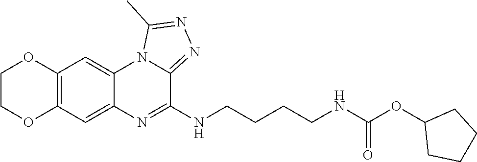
C12=C(C=C3C(=C1)N1C(=NN=C1C)C(NCCCCNC(OC1CCCC1)=O)=N3)OCCO2
